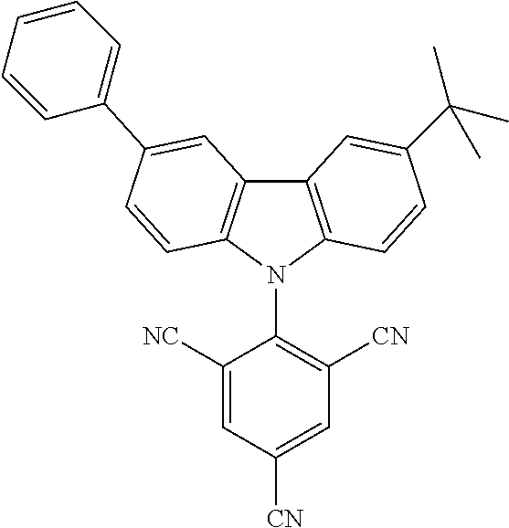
C12=C(N(C3=C([CN])C=C([CN])C=C3[NC])C3=C1C=C(C1=CC=CC=C1)C=C3)C=CC(C(C)(C)C)=C2
